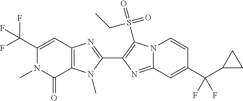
C12=C(N(C)C(C3=C(S(=O)(=O)CC)N4C(=N3)C=C(C(C3CC3)(F)F)C=C4)=N1)C(=O)N(C)C(C(F)(F)F)=C2
